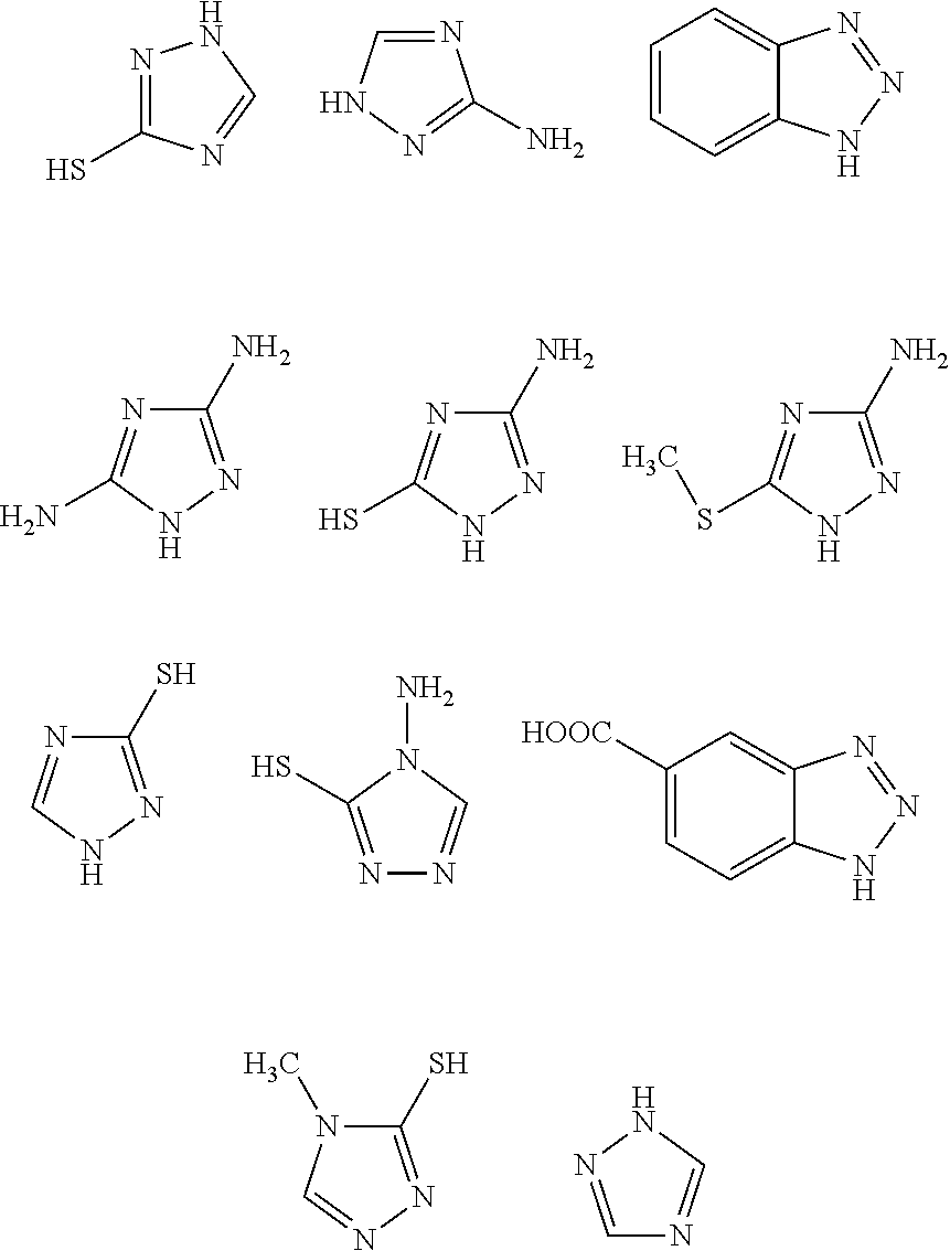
N1=C(S)N=CN1.N1=CNN=C1N.C1=CC=C2C(=C1)N=NN2.C1(N)=NNC(N)=N1.C1(N)=NNC(S)=N1.C1(N)=NNC(SC)=N1.C1(S)=NNC=N1.N1=C(S)N(N)C=N1.C1([HOOC])=CC=C2C(=C1)N=NN2.C1(S)=NN=CN1C.C1=NNC=N1
